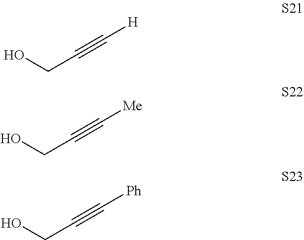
OCC#C[H].OCC#C[Me].OCC#C[Ph]
